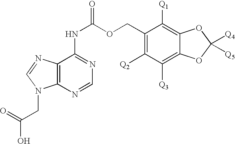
C1(NC(OCC2=C([Q2])C([Q3])=C3C(=C2[Q1])OC([Q4])([Q5])O3)=O)=NC=NC2=C1N=CN2CC(=O)O
